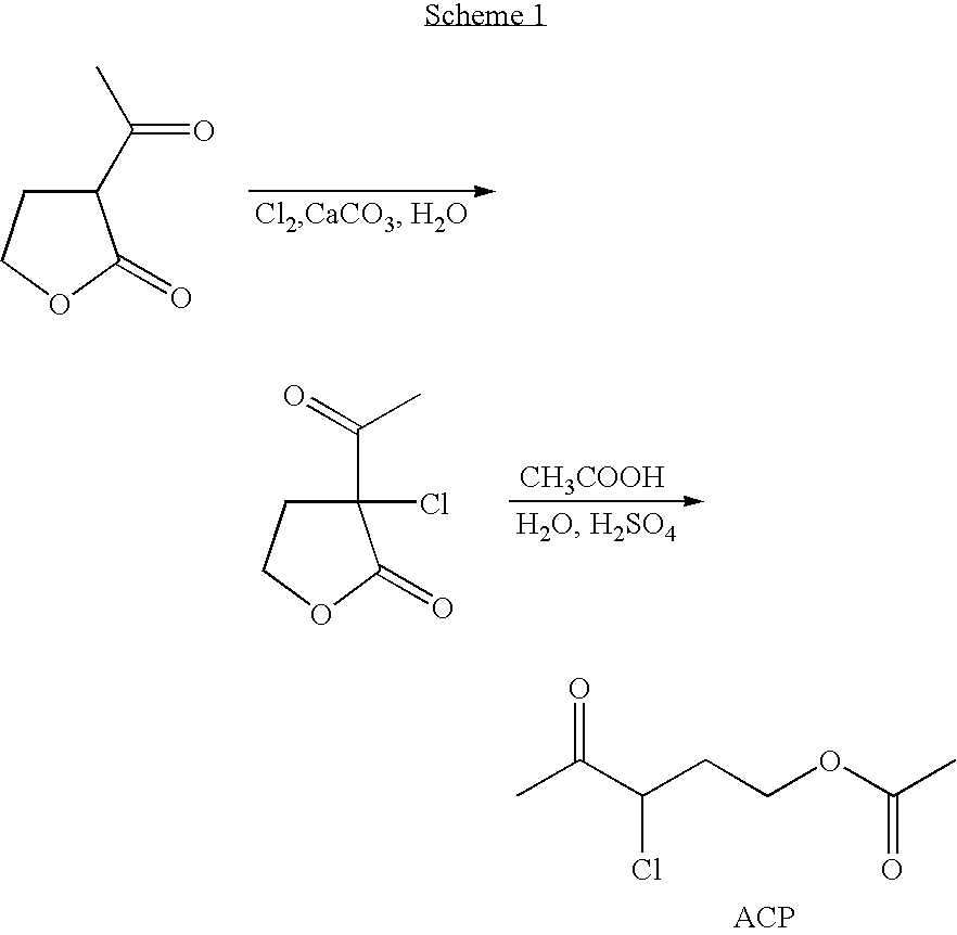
C1(C(C)=O)CCOC1=O.C1(C(=O)C)(Cl)CCOC1=O.[CH3COOH].CC(C(CCOC(C)=O)Cl)=O
